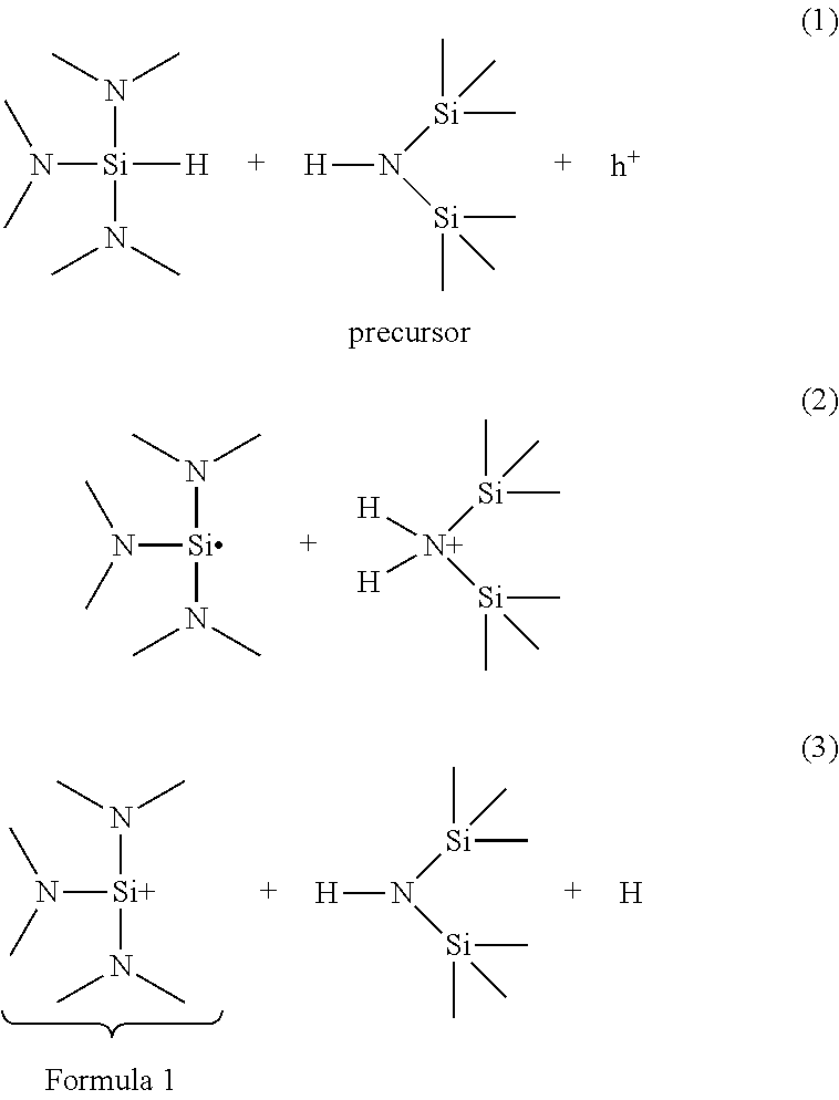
N([Si](N(C)C)(N(C)C)[H])(C)C.[H]N([Si](C)(C)C)[Si](C)(C)C.[h+].N([Si](N(C)C)N(C)C)(C)C.[H][N+]([Si](C)(C)C)([Si](C)(C)C)[H].[H]N([Si](C)(C)C)[Si](C)(C)C.N([Si](N(C)C)N(C)C)(C)C.[H]
